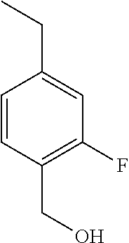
C1=CC(CO)=C(F)C=C1CC
